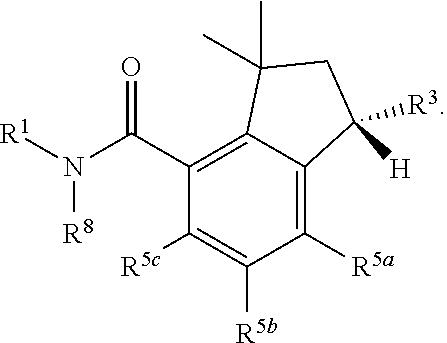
C1(C(N([R1])[R8])=O)=C2C(=C([R5a])C([R5b])=C1[R5c])C([R3])([H])CC2(C)C
